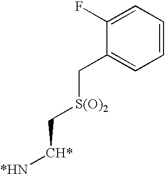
C1(F)=CC=CC=C1C[S(O)2]C[CH*][*HN]
